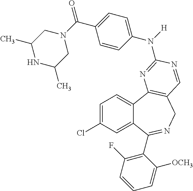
C1=C(Cl)C=C2C(=C1)C1=C(CN=C2C2=C(F)C=CC=C2[OCH3])C=NC(N(C2=CC=C(C(=O)N3CC(C)NC(C)C3)C=C2)[H])=N1
